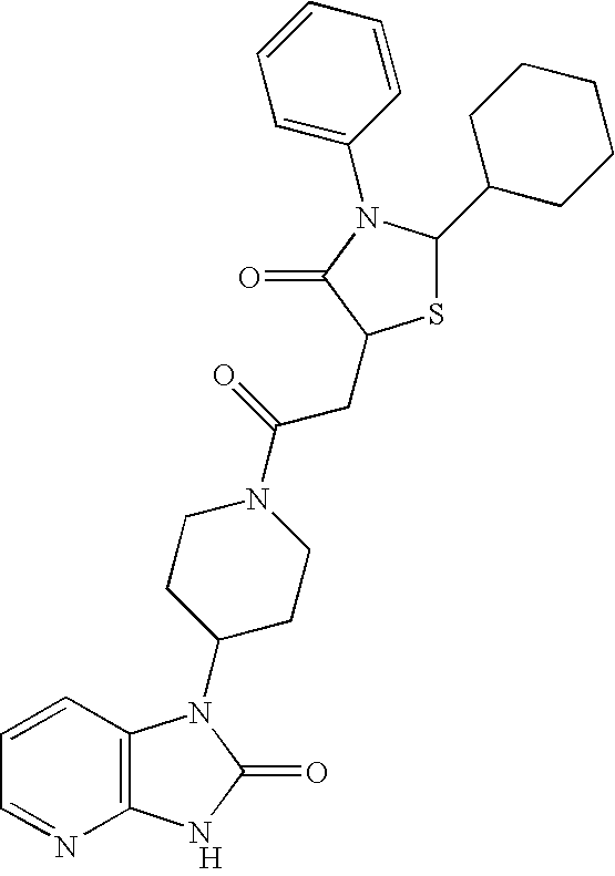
[H].C12=C(C=CC=N1)N(C1CCN(C(=O)CC3SC(C4CCCCC4)N(C4=CC=CC=C4)C3=O)CC1)C(=O)N2
